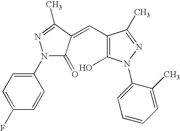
N1(C2=CC=C(F)C=C2)C(=O)C(=CC2=C(O)N(C3=CC=CC=C3C)N=C2C)C(C)=N1
